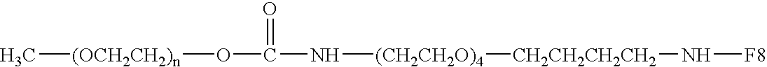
O([(OCH2CH2)n]C)C(N[(CH2CH2O)4][CH2CH2CH2CH2]N[F8])=O
